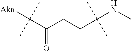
C(C(CCC(NC)(C)C)=O)([Akn])(C)C
